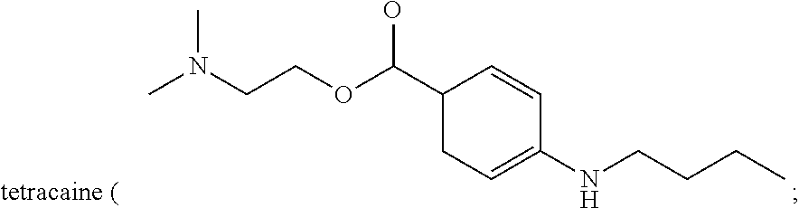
C1=CC(C(OCCN(C)C)O)CC=C1NCCCC
